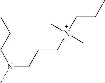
N(CCC[N+](CCC)(C)C)(C)CCC
